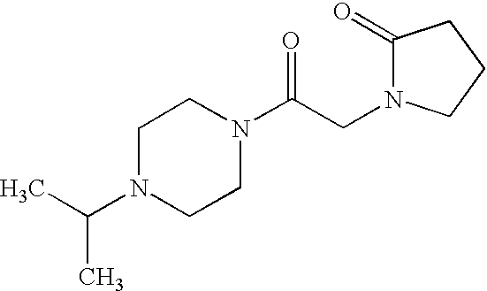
C1N(C(C)C)CCN(C(CN2CCCC2=O)=O)C1
